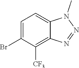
C1=C(Br)C([CF3])=C2C(=C1)N(C)N=N2
